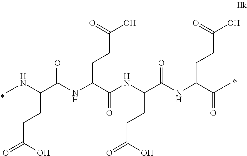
CNC(C(NC(C(NC(C(NC(C(C)=O)CCC(O)=O)=O)CCC(=O)O)=O)CCC(O)=O)=O)CCC(=O)O
